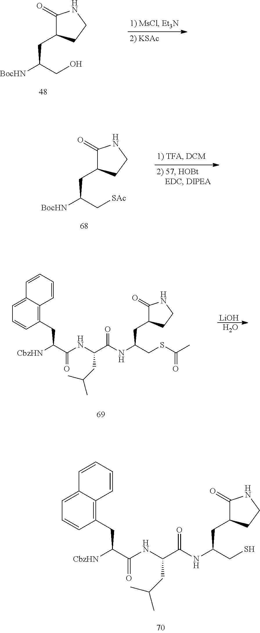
C1(=O)C(CC([BocHN])CO)CCN1.C1(=O)C(CC([BocHN])C[SAc])CCN1.C1(=O)C(CC(NC(=O)C(NC(=O)C([CbzHN])CC2=C3C(=CC=C2)C=CC=C3)CC(C)C)CSC(C)=O)CCN1.[LiOH].O.C1(=O)C(CC(NC(=O)C(NC(=O)C([CbzHN])CC2=C3C(=CC=C2)C=CC=C3)CC(C)C)CS)CCN1
